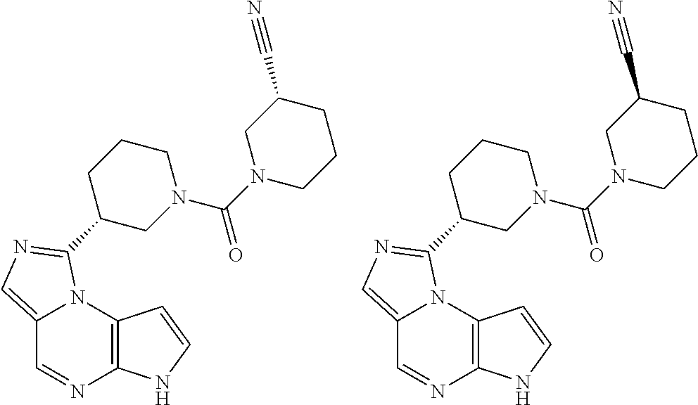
C12=CN=C(C3CN(C(=O)N4CCCC(C#N)C4)CCC3)N1C1=C(N=C2)NC=C1.C12=CN=C(C3CN(C(=O)N4CCCC(C#N)C4)CCC3)N1C1=C(N=C2)NC=C1
